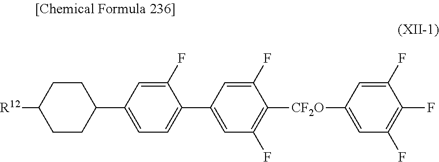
C1C([R12])CCC(C2=CC=C(C3=CC(F)=C([CF2O]C4=CC(F)=C(F)C(F)=C4)C(F)=C3)C(F)=C2)C1
